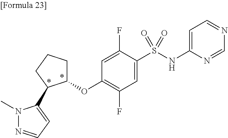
N1(C)N=CC=C1C1C(OC2=C(F)C=C(S(NC3=CC=NC=N3)(=O)=O)C(F)=C2)CCC1
